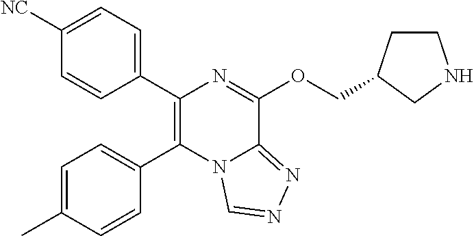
C1(C2=C(C3=CC=C(C)C=C3)N3C(=NN=C3)C(OCC3CCNC3)=N2)=CC=C([NC])C=C1
